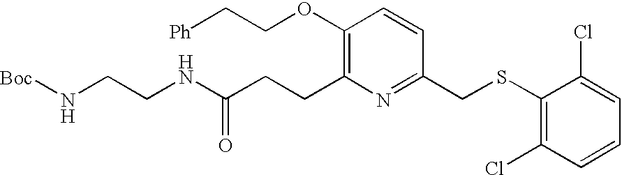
C1(OCC[Ph])=C(CCC(NCCN[Boc])=O)N=C(CSC2=C(Cl)C=CC=C2Cl)C=C1
